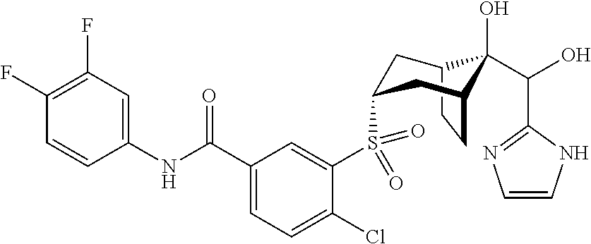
C12CCC(CC(S(C3=CC(C(NC4=CC(F)=C(F)C=C4)=O)=CC=C3Cl)(=O)=O)C1)C2(O)C(O)C1=NC=CN1
